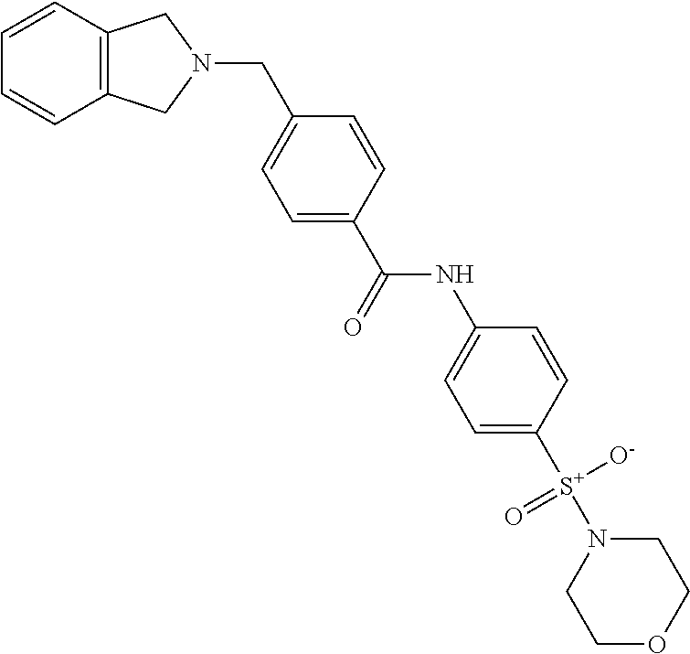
C1=CC2=C(C=C1)CN(CC1=CC=C(C(NC3=CC=C([S+](N4CCOCC4)([O-])=O)C=C3)=O)C=C1)C2
